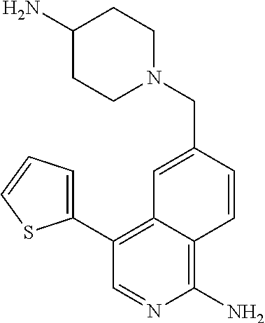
C1(C2=CC=CS2)=C2C(=C(N)N=C1)C=CC(CN1CCC(N)CC1)=C2
